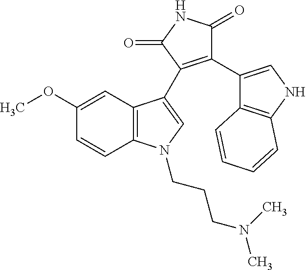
C12=C(N(CCCN(C)C)C=C1C1=C(C3=CNC4=C3C=CC=C4)C(=O)NC1=O)C=CC(OC)=C2
